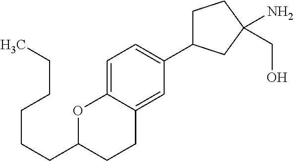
C1=C2C(=CC(C3CCC(CO)(N)C3)=C1)CCC(CCCCCC)O2
